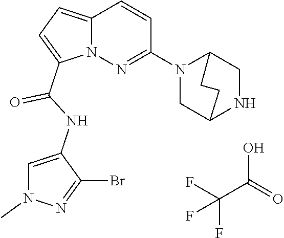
N12C(=CC=C1C(NC1=CN(C)N=C1Br)=O)C=CC(N1CC3NCC1CC3)=N2.FC(F)(C(O)=O)F
